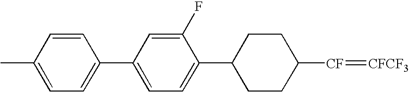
C1(C2CCC([CF]=[CFCF3])CC2)=CC=C(C2=CC=C(C)C=C2)C=C1F
